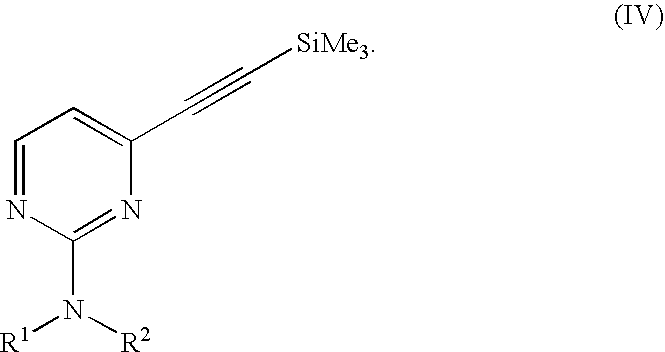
C1=NC(N([R1])[R2])=NC(C#C[SiMe3])=C1
